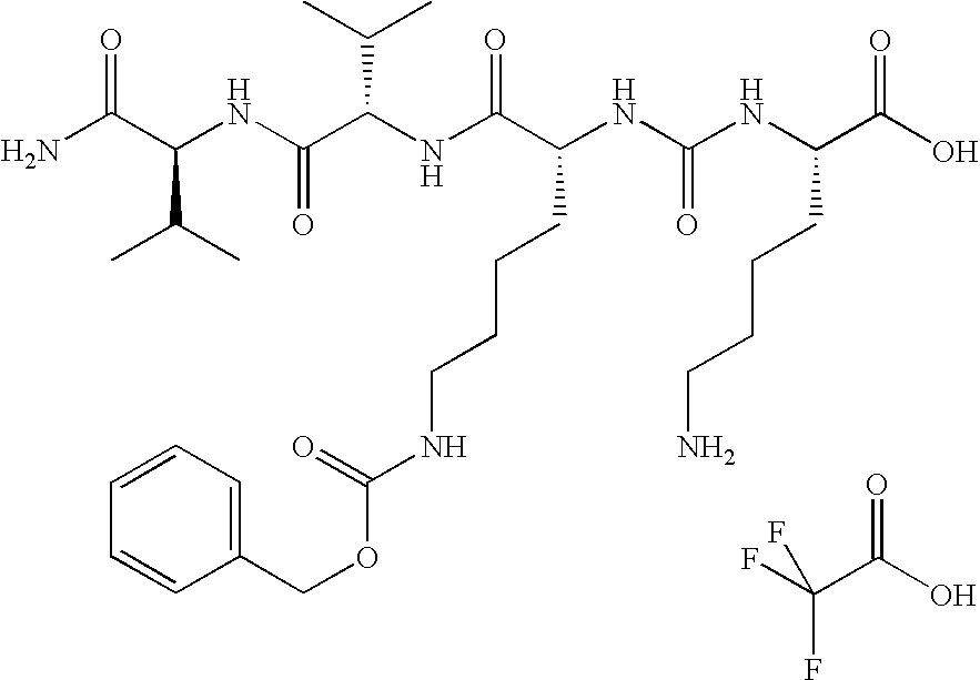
O=C(C(NC(C(NC(C(CCCCNC(=O)OCC1=CC=CC=C1)NC(NC(C(O)=O)CCCCN)=O)=O)C(C)C)=O)C(C)C)N.C(C(O)=O)(F)(F)F
